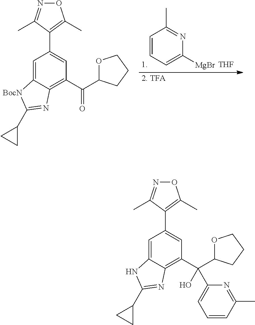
C1=CC=C([MgBr])N=C1C.[2. TFA].C1=C2C(=C(C(C3OCCC3)=O)C=C1C1=C(C)ON=C1C)N=C(C1CC1)[BocN]2.C1=C2C(=C(C(C3OCCC3)(O)C3=CC=CC(C)=N3)C=C1C1=C(C)ON=C1C)N=C(C1CC1)N2
